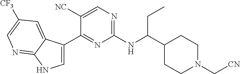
C1(C(NC2=NC=C([NC])C(C3=CNC4=NC=C([CF3])C=C34)=N2)CC)CCN(C[CN])CC1
